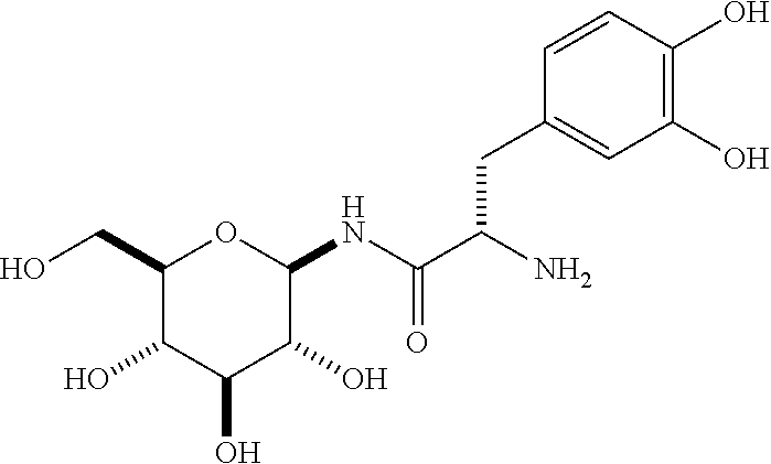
C1(CO)C(O)C(O)C(O)C(NC(C(N)CC2=CC(O)=C(O)C=C2)=O)O1
